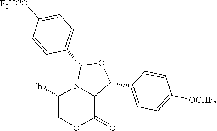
C1([Ph])COC(=O)C2N1C(C1=CC=C([F2HCO])C=C1)OC2C1=CC=C([OCHF2])C=C1
